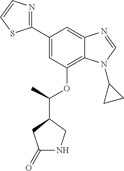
C1(C2=CC(OC(C3CC(=O)NC3)C)=C3C(=C2)N=CN3C2CC2)=NC=CS1
